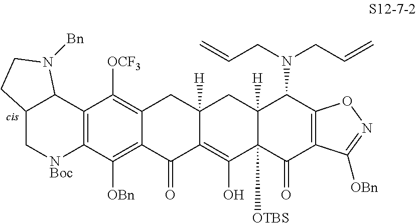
C12=C(C([OBn])=C3C(=C1[OCF3])CC1([H])C(=C(O)C4([OTBS])C([H])(C1)C(N(CC=C)CC=C)C1=C(C4=O)C([OBn])=NO1)C3=O)[NBoc]CC1C2N([Bn])CC1
